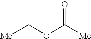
C(OC(=O)[Me])[Me]
